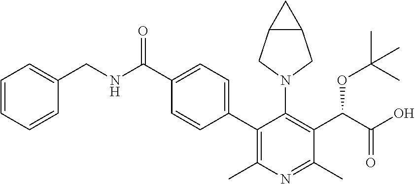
C1=CC=CC(CNC(C2=CC=C(C3=C(C)N=C(C)C(C(C(O)=O)OC(C)(C)C)=C3N3CC4C(C3)C4)C=C2)=O)=C1
